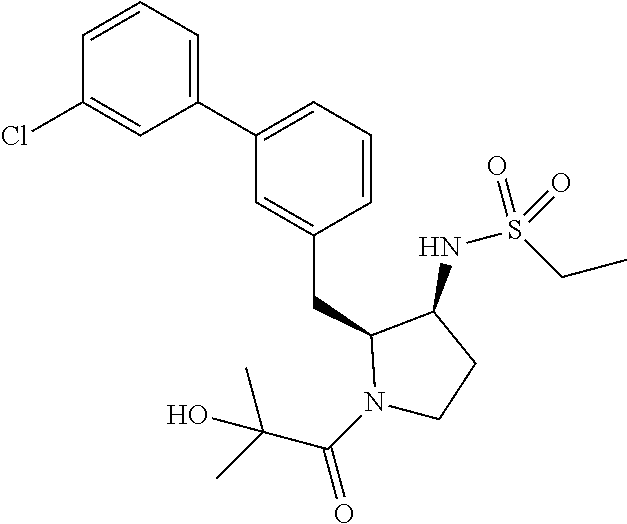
C1(C2=CC=CC(CC3N(C(C(C)(C)O)=O)CCC3NS(CC)(=O)=O)=C2)=CC=CC(Cl)=C1
